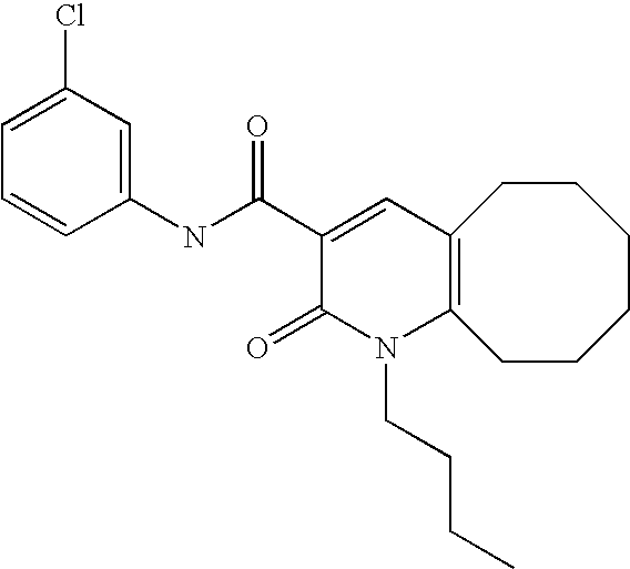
C1(NC(C2=CC3=C(N(CCCC)C2=O)CCCCCC3)=O)=CC(Cl)=CC=C1
